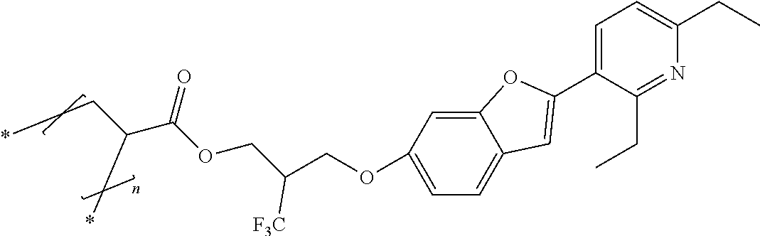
C12=CC(OCC(COC(C(CC*)C*)=O)[F3C])=CC=C1C=C(C1=CC=C(CC)N=C1CC)O2
